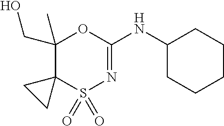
C1(CO)(C)C2(S(=O)(=O)N=C(NC3CCCCC3)O1)CC2
